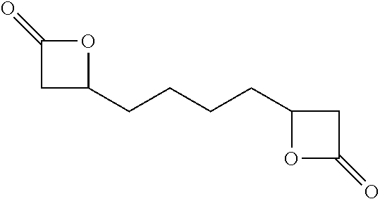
C(C1CC(=O)O1)CCCC1CC(=O)O1
